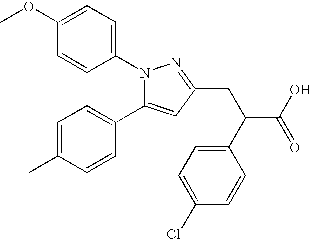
COC1=CC=C(N2C(C3=CC=C(C)C=C3)=CC(CC(C(O)=O)C3=CC=C(Cl)C=C3)=N2)C=C1
